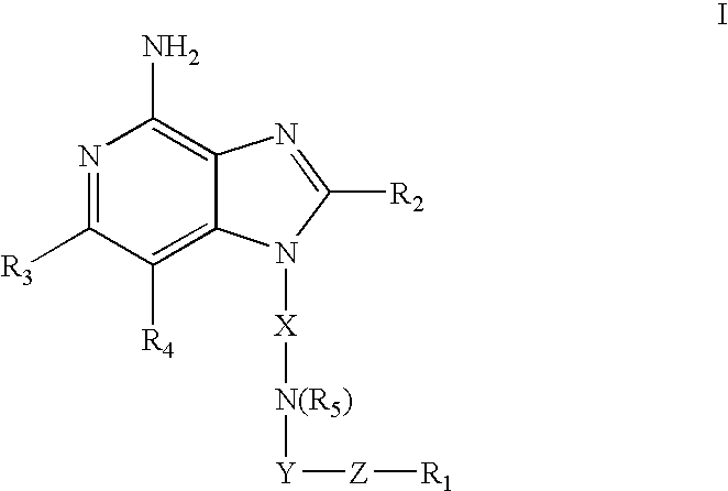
N1=C([R3])C([R4])=C2C(=C1N)N=C([R2])N2[X][N(R5)][Y][Z][R1]
